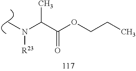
C(C(OCCC)=O)(N([R23])C)C
